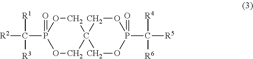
C1OP(C([R5])([R4])[R6])(=O)OCC12COP(=O)(C([R1])([R3])[R2])OC2
